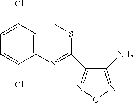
C1=C(Cl)C=C(N=C(SC)C2=NON=C2N)C(Cl)=C1
